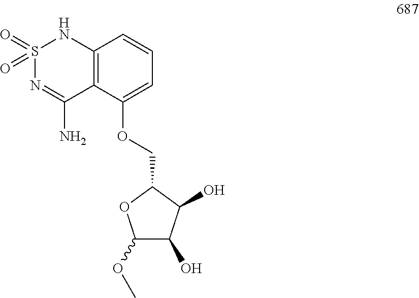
S1(=O)(=O)N=C(N)C2=C(N1)C=CC=C2OCC1OC(OC)C(O)C1O
